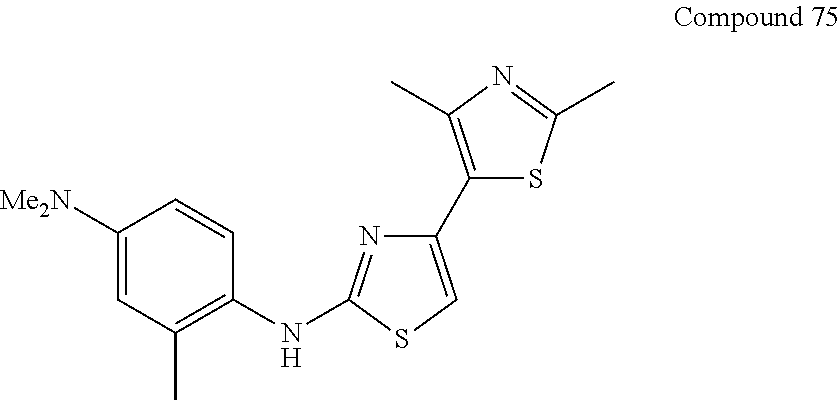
C1([Me2N])=CC(C)=C(NC2=NC(C3=C(C)N=C(C)S3)=CS2)C=C1
